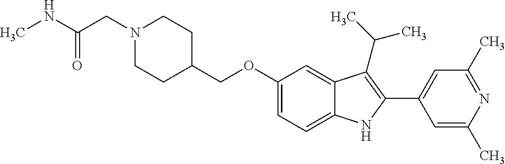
C(OC1=CC=C2C(=C1)C(C(C)C)=C(C1=CC(C)=NC(C)=C1)N2)C1CCN(CC(NC)=O)CC1
